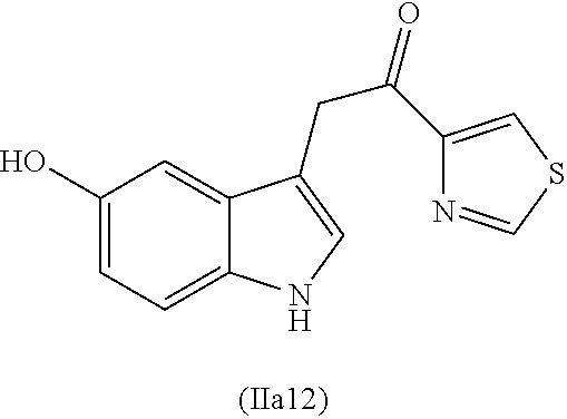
C1=C2C(=CC(O)=C1)C(CC(C1=CSC=N1)=O)=CN2
